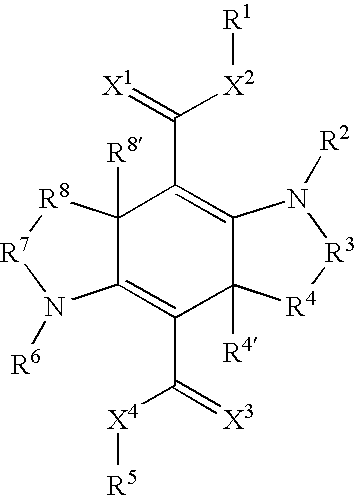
C12([R8])C(=C(C(=[X3])[X4][R5])C3([R4])C(=C1C(=[X1])[X2][R1])N([R2])[R3][R4]3)N([R6])[R7][R8]2
